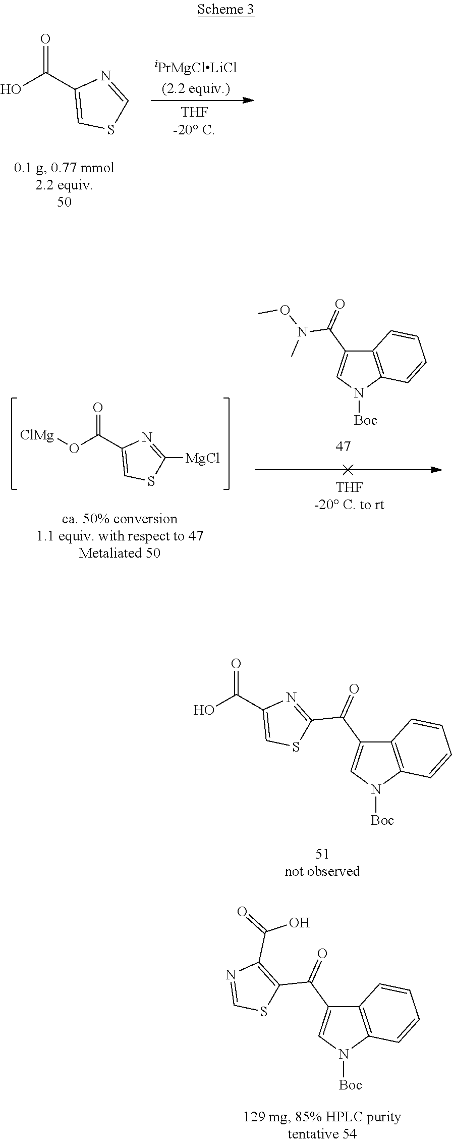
OC(C1=CSC=N1)=O.OC(C1=CSC(C(C2=CN([Boc])C3=C2C=CC=C3)=O)=N1)=O.N1=CSC(C(C2=CN([Boc])C3=C2C=CC=C3)=O)=C1C(=O)O.N(C(C1=CN([Boc])C2=C1C=CC=C2)=O)(OC)C.O(C(C1=CSC([MgCl])=N1)=O)[ClMg]
